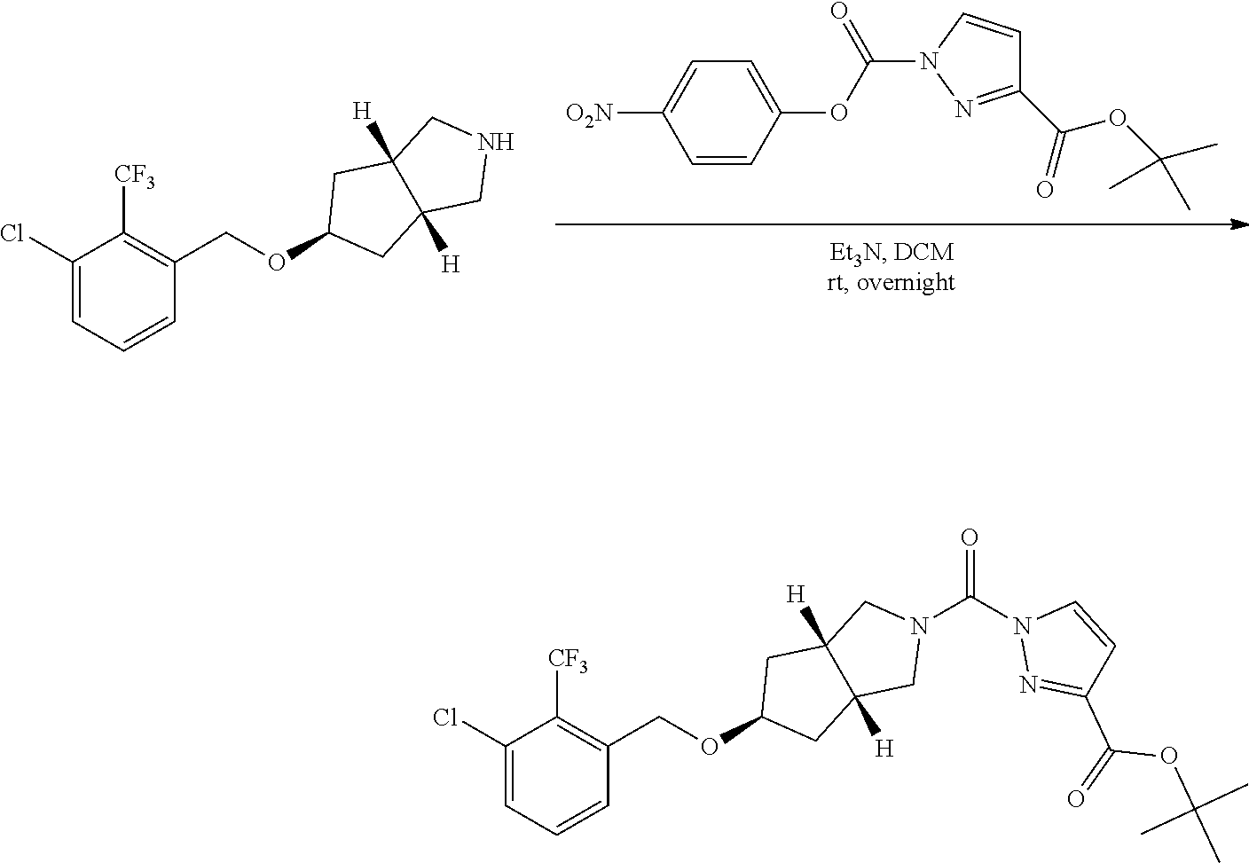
C1=CC(OC(N2N=C(C(OC(C)(C)C)=O)C=C2)=O)=CC=C1[O2N].N1CC2([H])C([H])(C1)CC(OCC1=C([CF3])C(Cl)=CC=C1)C2.N1(C(=O)N2N=C(C(OC(C)(C)C)=O)C=C2)CC2([H])C([H])(C1)CC(OCC1=C([CF3])C(Cl)=CC=C1)C2
